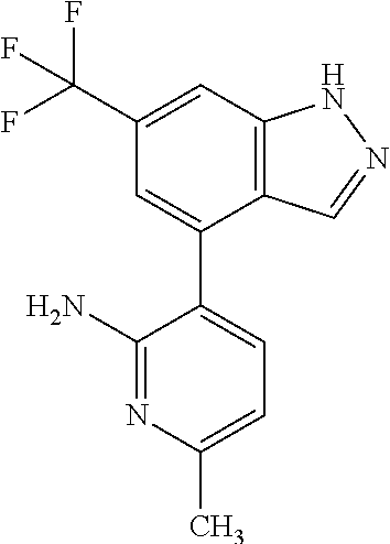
C12=C(C=C(C(F)(F)F)C=C1C1=CC=C(C)N=C1N)NN=C2
